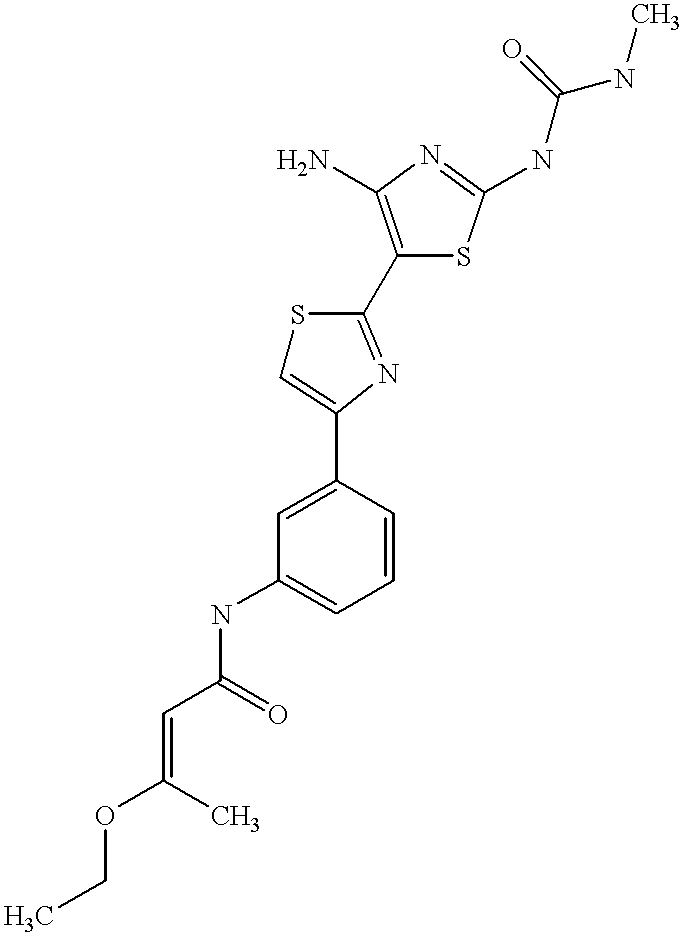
C(C(=O)NC1=CC=CC(C2=CSC(C3=C(N)N=C(NC(NC)=O)S3)=N2)=C1)=C(OCC)C
